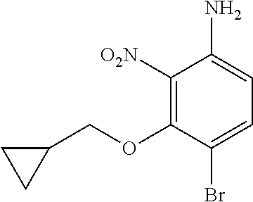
O(C1=C([O2N])C(N)=CC=C1Br)CC1CC1
